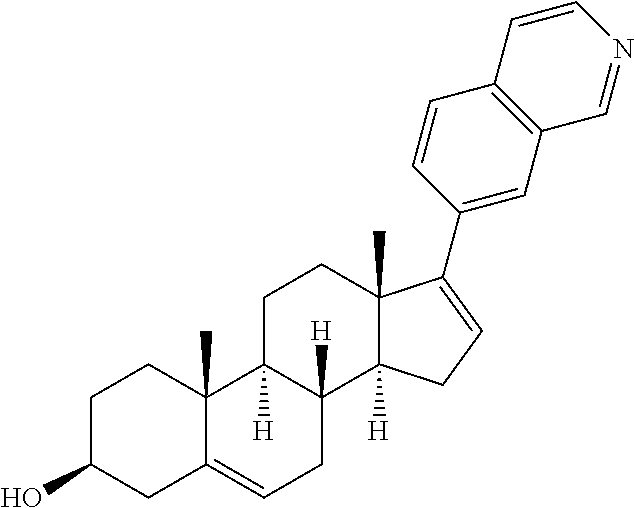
C1C(O)CC2=CCC3([H])C([H])(C2(C)C1)CCC1(C)C3([H])CC=C1C1=CC2=C(C=C1)C=CN=C2
